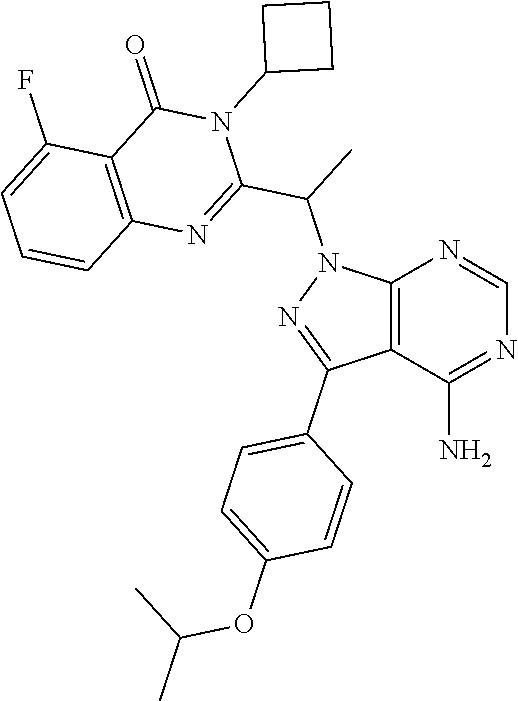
C12=C(C(N)=NC=N1)C(C1=CC=C(OC(C)C)C=C1)=NN2C(C1=NC2=C(C(=O)N1C1CCC1)C(F)=CC=C2)C
